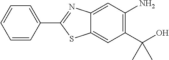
C12=CC(N)=C(C(O)(C)C)C=C1SC(C1=CC=CC=C1)=N2
